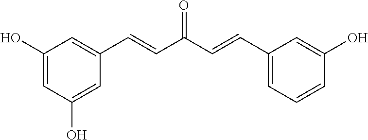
C1(O)=CC(O)=CC(C=CC(C=CC2=CC=CC(O)=C2)=O)=C1
